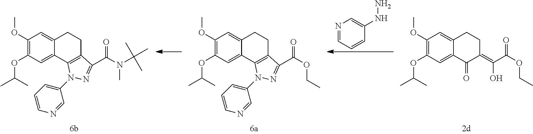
C1(OC)=C(OC(C)C)C=C2C(=C1)CCC1=C2N(C2=CC=CN=C2)N=C1C(OCC)=O.C1(OC)=C(OC(C)C)C=C2C(=C1)CCC1=C2N(C2=CC=CN=C2)N=C1C(N(C)C(C)(C)C)=O.C1(OC)=C(OC(C)C)C=C2C(=C1)CCC(=C(C(OCC)=O)O)C2=O.N1=CC=CC(NN)=C1
